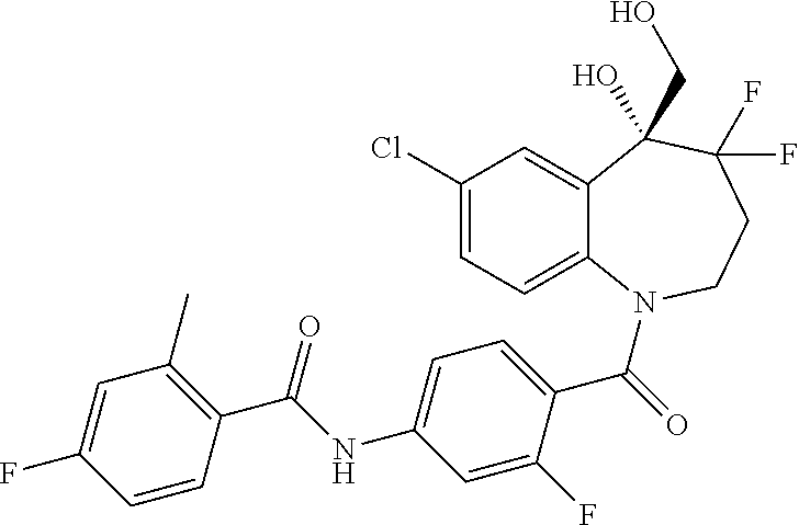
C12=CC(Cl)=CC=C1N(C(=O)C1=CC=C(NC(C3=C(C)C=C(F)C=C3)=O)C=C1F)CCC(F)(F)C2(CO)O
